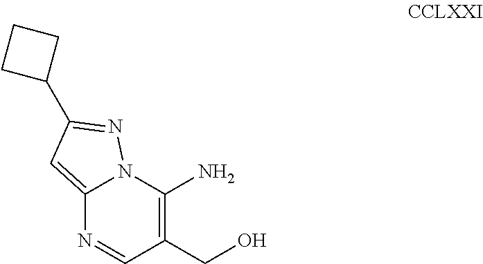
C12=CC(C3CCC3)=NN1C(N)=C(CO)C=N2
